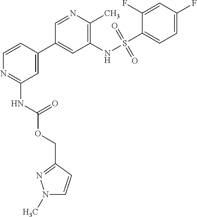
C1=CC(C2=CC(NS(C3=CC=C(F)C=C3F)(=O)=O)=C(C)N=C2)=CC(NC(OCC2=NN(C)C=C2)=O)=N1
